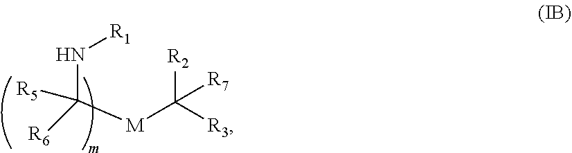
[M](C([R2])([R3])[R7])C(N[R1])([R5])[R6]
